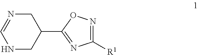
N1CC(C2=NC([R1])=NO2)CN=C1
